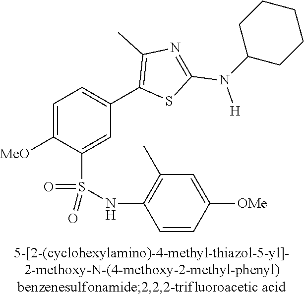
C1=C([MeO])C(S(NC2=C(C)C=C([OMe])C=C2)(=O)=O)=CC(C2=C(C)N=C(N([H])C3CCCCC3)S2)=C1
